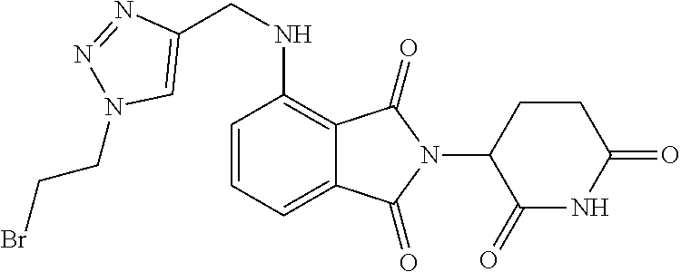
C12=CC=CC(NCC3=CN(CCBr)N=N3)=C1C(=O)N(C1C(=O)NC(=O)CC1)C2=O
